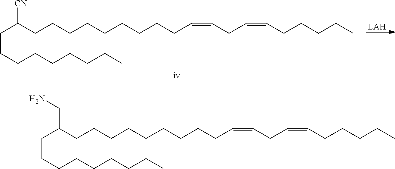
C(C(CCCCCCCCCC=CCC=CCCCCC)CCCCCCCCC)N.[LAH].[CN]C(CCCCCCCCCC=CCC=CCCCCC)CCCCCCCCC
